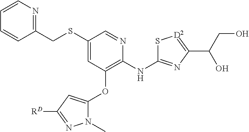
S(C1=CC(OC2=CC([RD])=NN2C)=C(NC2=NC(C(CO)O)=[D2]S2)N=C1)CC1=NC=CC=C1
